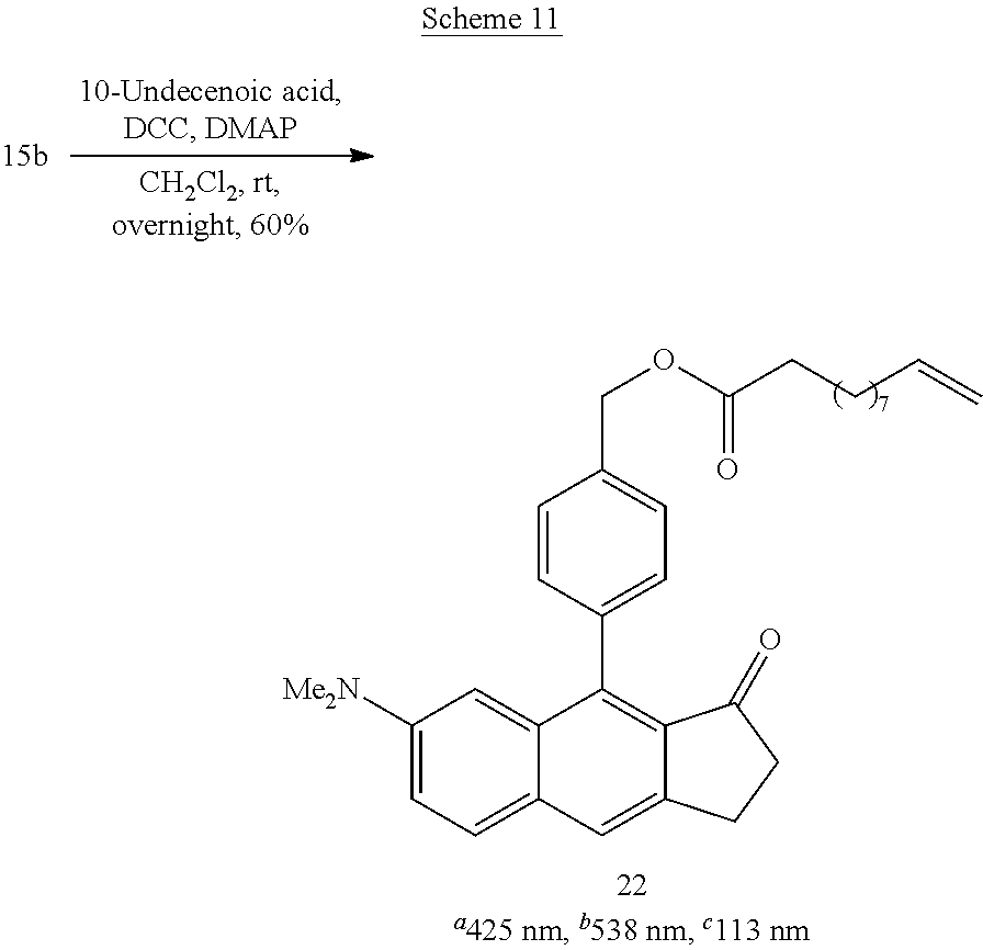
C1([Me2N])=CC=C2C(=C1)C(C1=CC=C(COC(=O)CCC=C)C=C1)=C1C(=C2)CCC1=O
